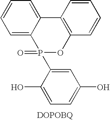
C1=C2C(=CC=C1)C1=C(OP2(=O)C2=CC(O)=CC=C2O)C=CC=C1
